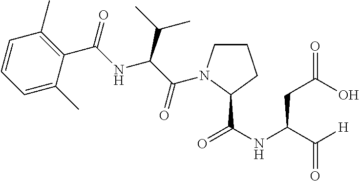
C1=CC=C(C)C(C(=O)NC(C(C)C)C(=O)N2CCCC2C(NC(C([H])=O)CC(=O)O)=O)=C1C
